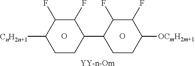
[YY-n-Om].O.O.[CnH2n+1]C1C(F)C(F)C(C2C(F)C(F)C([OCmH2m+1])CC2)CC1
